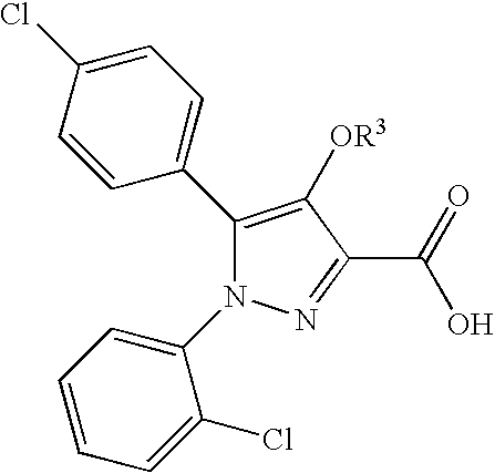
C1(C2=CC=C(Cl)C=C2)=C([OR3])C(C(O)=O)=NN1C1=CC=CC=C1Cl
